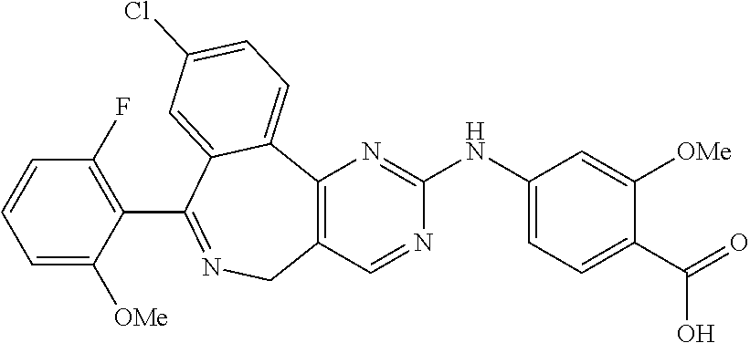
C12=C(C=NC(NC3=CC=C(C(=O)O)C([OMe])=C3)=N1)CN=C(C1=C(F)C=CC=C1[OMe])C1=CC(Cl)=CC=C21
